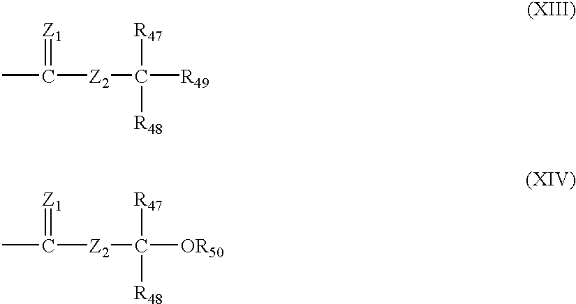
CC(=[Z1])[Z2]C([R47])([R48])[R49].CC(=[Z1])[Z2]C([R47])([R48])[OR50]
